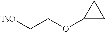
C1(OCC[TsO])CC1
